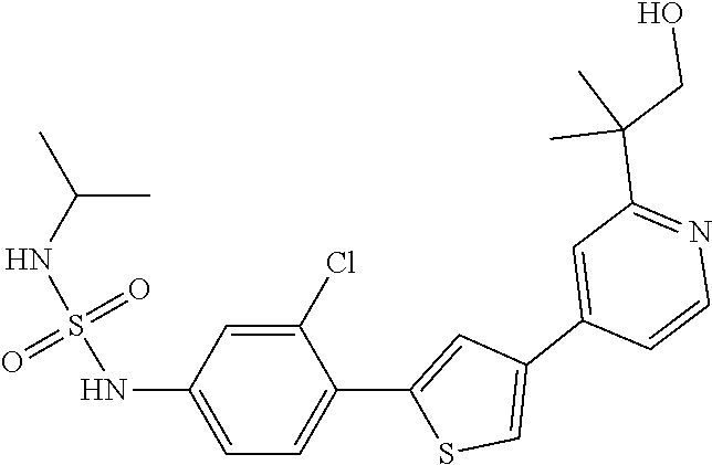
C1(C2=CSC(C3=CC=C(NS(NC(C)C)(=O)=O)C=C3Cl)=C2)=CC(C(CO)(C)C)=NC=C1
